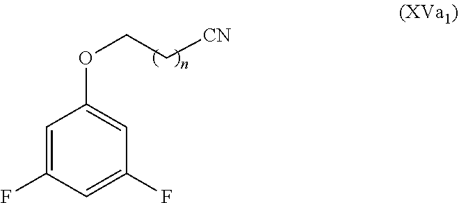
C1=C(F)C=C(F)C=C1OCC[CN]
